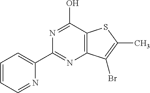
N1=C(C2=CC=CC=N2)N=C(O)C2=C1C(Br)=C(C)S2
